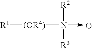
[R1][(OR4)]N([R2])([R3])->C.O
